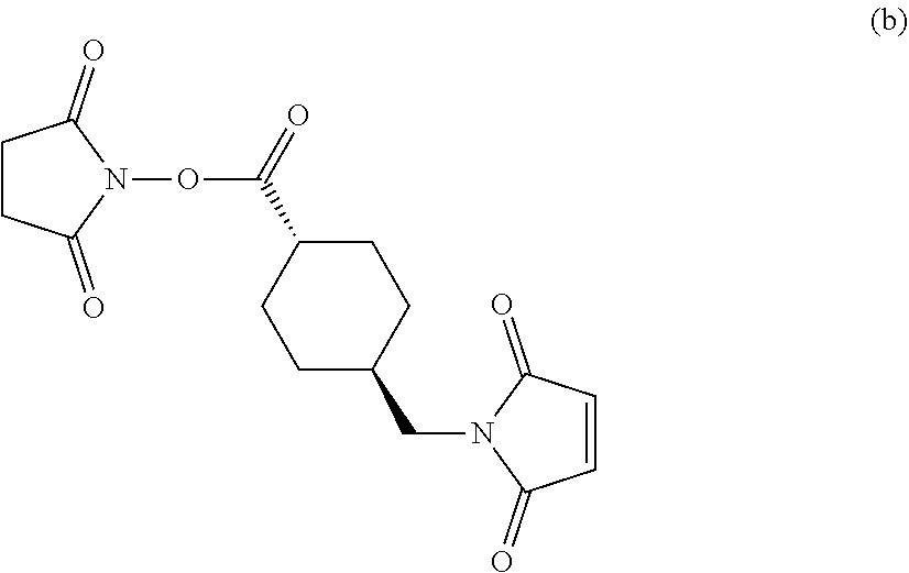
C1(=O)C=CC(=O)N1CC1CCC(C(ON2C(=O)CCC2=O)=O)CC1
